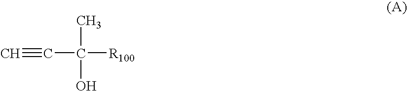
C#CC([R100])(C)O
